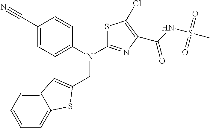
C1(C#N)=CC=C(N(C2=NC(C(NS(C)(=O)=O)=O)=C(Cl)S2)CC2=CC3=CC=CC=C3S2)C=C1
